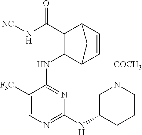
C(C1C(NC2=NC(NC3CCCN([COCH3])C3)=NC=C2[F3C])C2C=CC1C2)(N[NC])=O
